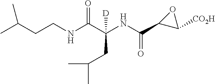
CC(CCNC(C(NC(C1C([CO2H])O1)=O)(CC(C)C)[D])=O)C
